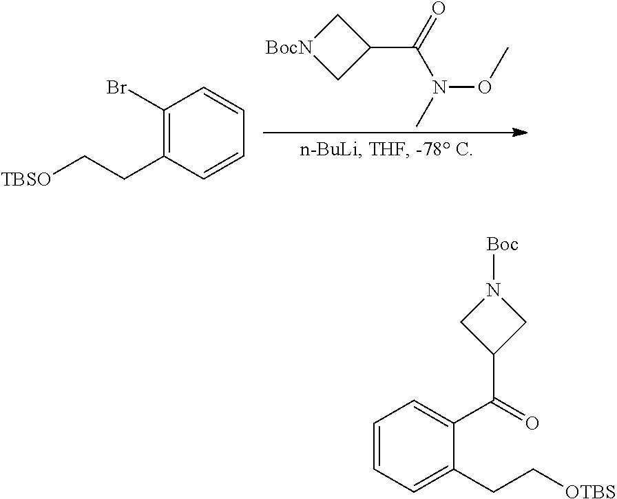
C1(C(=O)N(C)OC)C[BocN]C1.C1(Br)=C(CC[TBSO])C=CC=C1.C1=CC=C(CC[OTBS])C(C(=O)C2CN([Boc])C2)=C1
